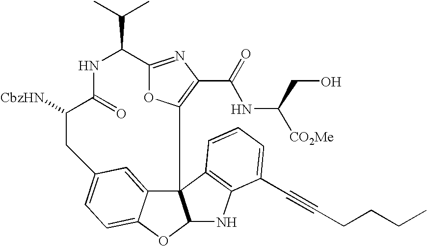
N1C(=O)C([CbzHN])CC2=CC=C3C(=C2)C2(C4=C(C(NC([CO2Me])CO)=O)N=C(O4)C1C(C)C)C(O3)NC1=C2C=CC=C1C#CCCCC
